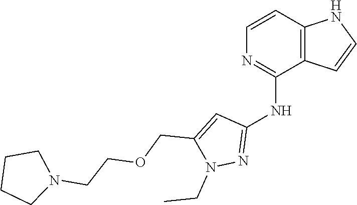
N(C1=NN(CC)C(COCCN2CCCC2)=C1)C1=NC=CC2=C1C=CN2
